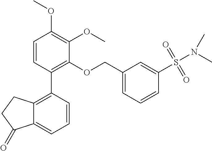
C1=CC(C2=C(OCC3=CC=CC(S(=O)(N(C)C)=O)=C3)C(OC)=C(OC)C=C2)=C2C(=C1)C(=O)CC2
